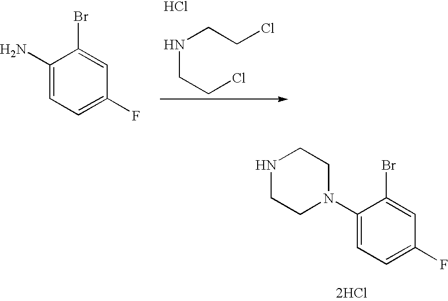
C1(N)=CC=C(F)C=C1Br.N(CCCl)CCCl.Cl.N1CCN(C2=CC=C(F)C=C2Br)CC1.[2HCl]
